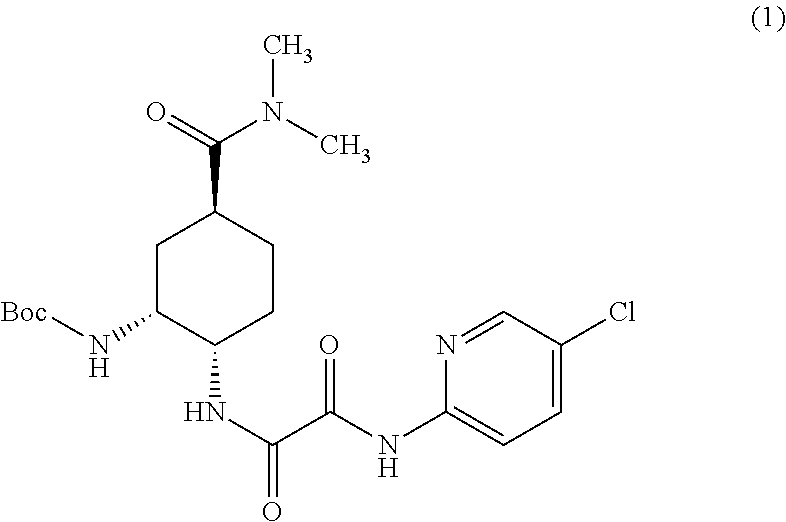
C(C1CC(N[Boc])C(NC(=O)C(NC2=CC=C(Cl)C=N2)=O)CC1)(=O)N(C)C
